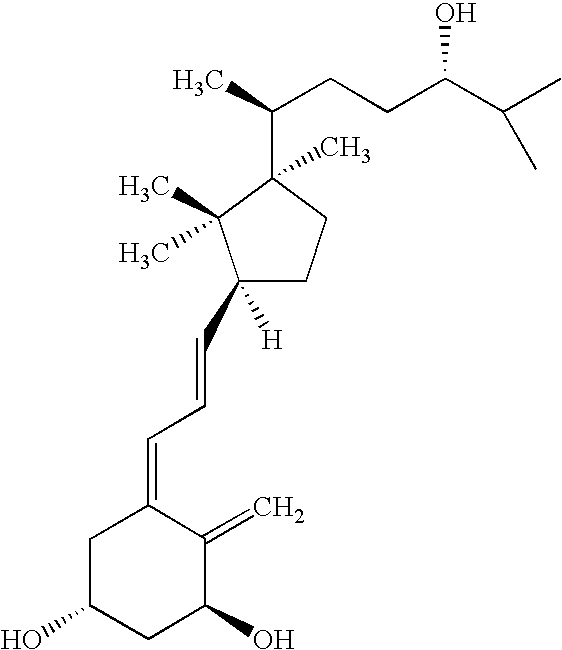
C1C(O)CC(O)C(=C)C1=CC=CC1([H])CCC(C(CCC(C(C)C)O)C)(C)C1(C)C
